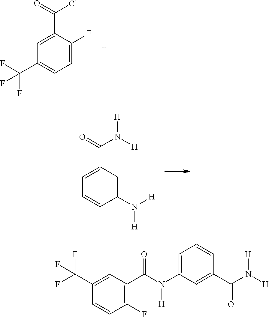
C1=C(F)C(C(=O)Cl)=CC(C(F)(F)F)=C1.C1(N([H])[H])=CC(C(=O)N([H])[H])=CC=C1.C1(F)=C(C(N(C2=CC=CC(C(N([H])[H])=O)=C2)[H])=O)C=C(C(F)(F)F)C=C1
